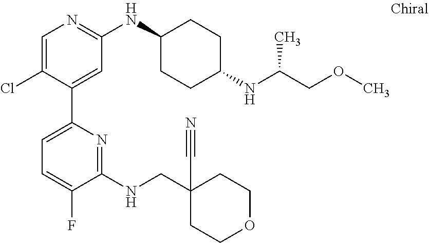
C1=C(Cl)C(C2=CC=C(F)C(NCC3(C#N)CCOCC3)=N2)=CC(NC2CCC(NC(COC)C)CC2)=N1
